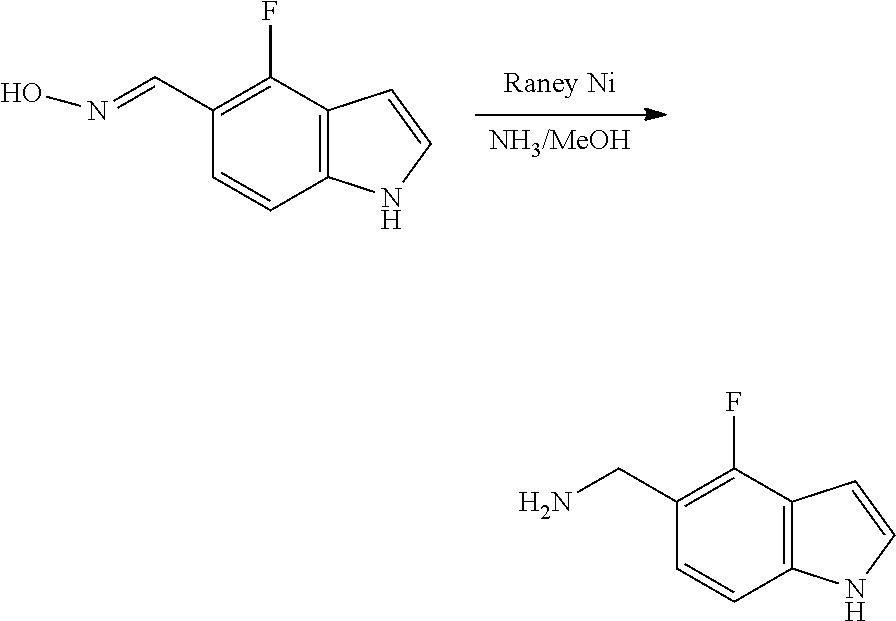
[NH3/MeOH].[Raney Ni].C1=CC2=C(C(F)=C1C=NO)C=CN2.C1=CC2=C(C(F)=C1CN)C=CN2
